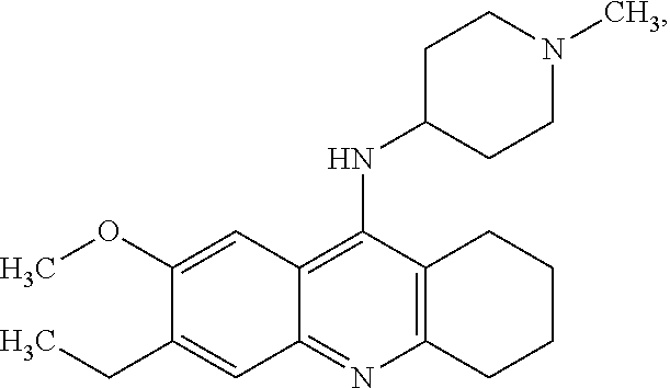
C12=C(N=C3C(=C1NC1CCN(C)CC1)C=C(OC)C(CC)=C3)CCCC2
